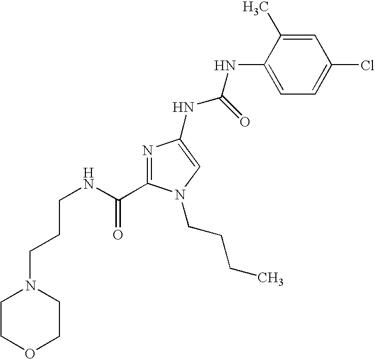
N1(CCCNC(=O)C2=NC(NC(NC3=CC=C(Cl)C=C3C)=O)=CN2CCCC)CCOCC1
